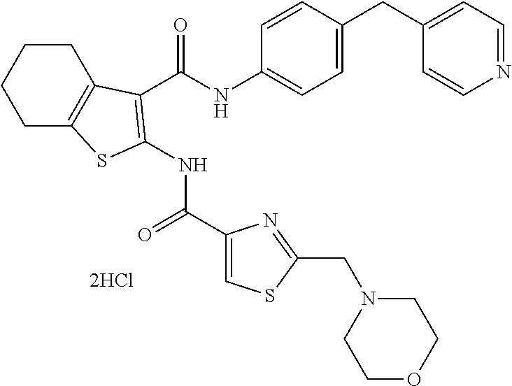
C1CC2=C(CC1)SC(NC(=O)C1=CSC(CN3CCOCC3)=N1)=C2C(NC1=CC=C(CC2=CC=NC=C2)C=C1)=O
